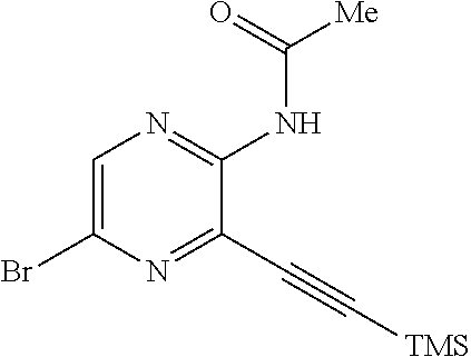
C1=C(Br)N=C(C#C[TMS])C(NC([Me])=O)=N1
